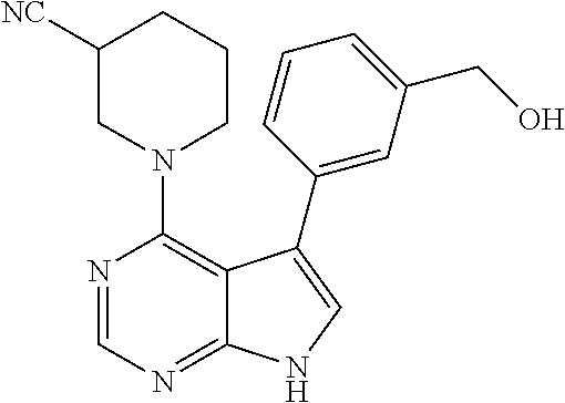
N1(C2=C3C(=NC=N2)NC=C3C2=CC(CO)=CC=C2)CCCC([NC])C1
